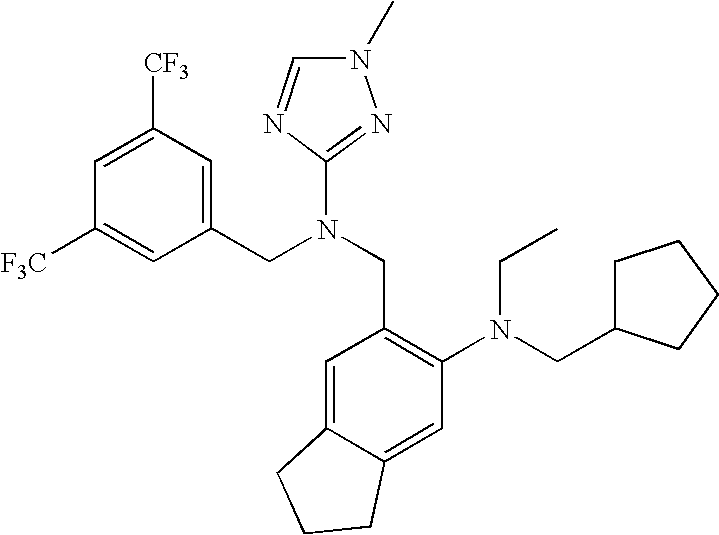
[F3C]C1=CC(CN(CC2=C(N(CC3CCCC3)CC)C=C3C(=C2)CCC3)C2=NN(C)C=N2)=CC([CF3])=C1
